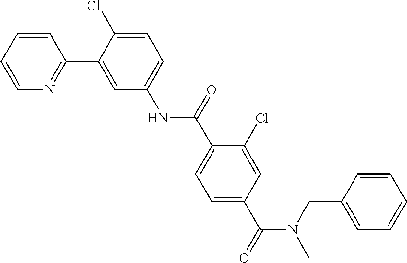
C1=CN=C(C2=CC(NC(C3=CC=C(C(N(C)CC4=CC=CC=C4)=O)C=C3Cl)=O)=CC=C2Cl)C=C1
